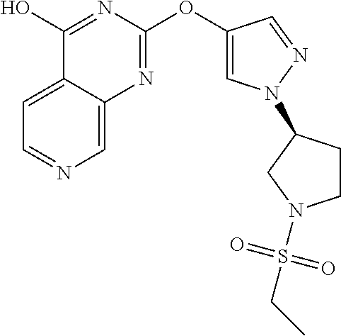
C1=C2C(=CN=C1)N=C(OC1=CN(C3CCN(S(CC)(=O)=O)C3)N=C1)N=C2O
